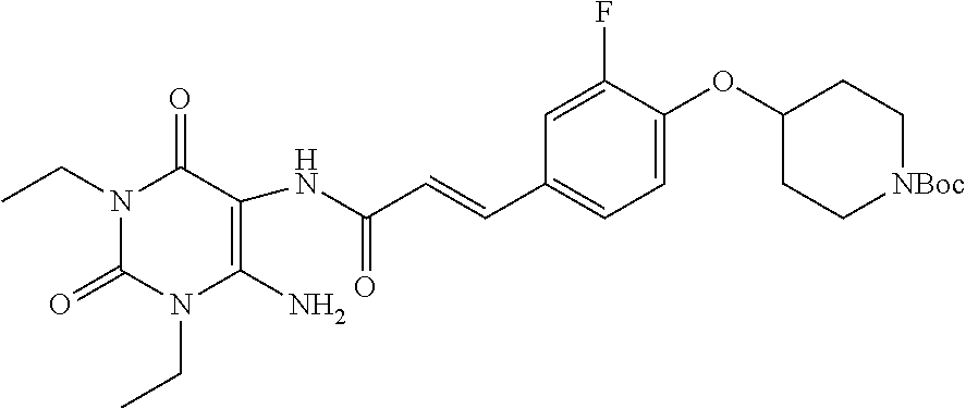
C1=C(OC2CC[NBoc]CC2)C(F)=CC(C=CC(NC2=C(N)N(CC)C(=O)N(CC)C2=O)=O)=C1
